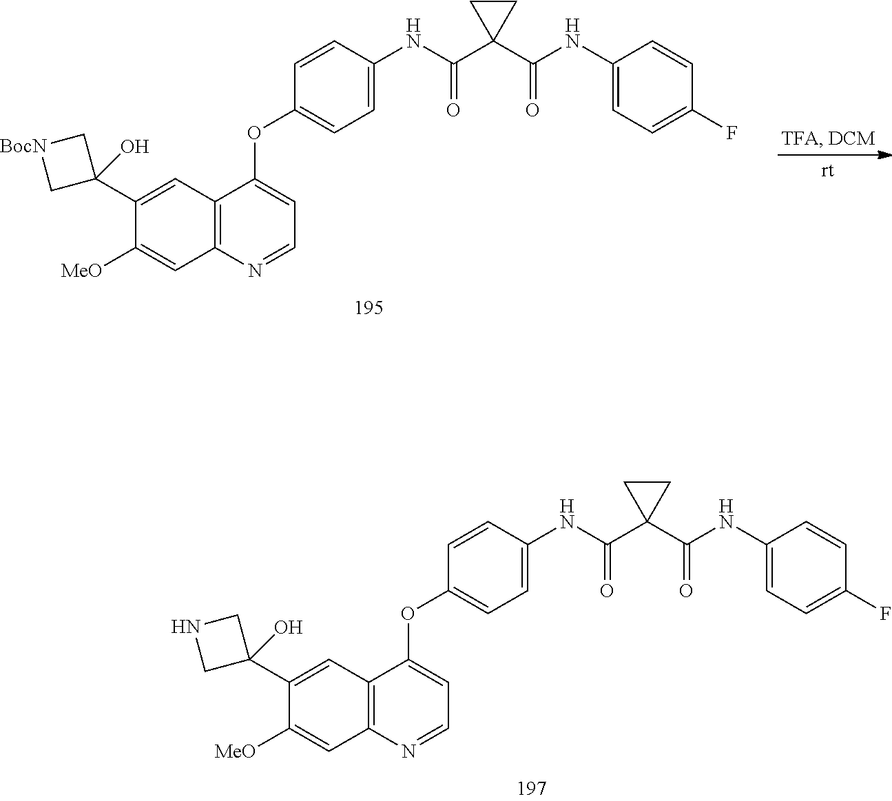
C1=CC(NC(=O)C2(C(=O)NC3=CC=C(F)C=C3)CC2)=CC=C1OC1=CC=NC2=C1C=C(C1(O)C[BocN]C1)C([MeO])=C2.C1=CC(NC(=O)C2(C(=O)NC3=CC=C(F)C=C3)CC2)=CC=C1OC1=CC=NC2=C1C=C(C1(O)CNC1)C([MeO])=C2
